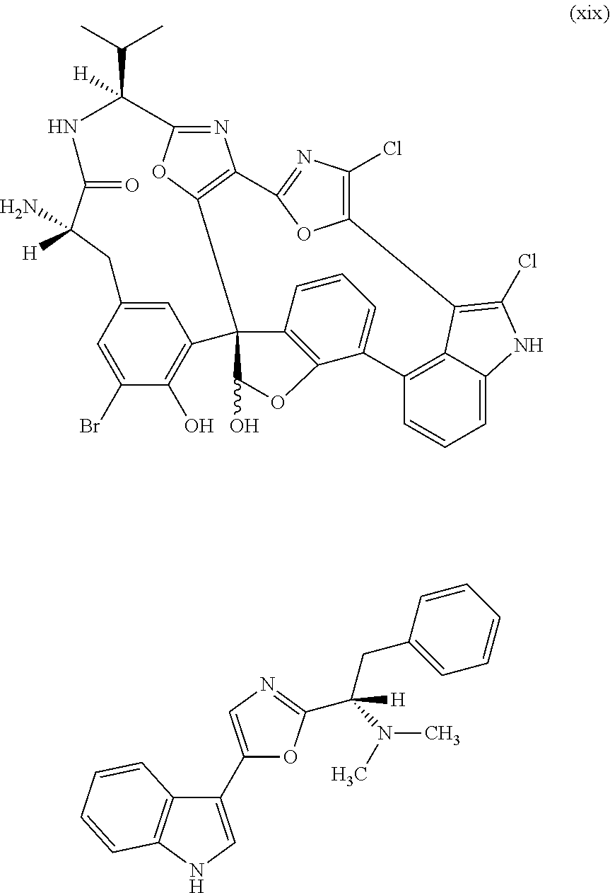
N1=C2OC3=C1C1=NC(Cl)=C(O1)C1=C(Cl)NC4=CC=CC(=C41)C1=CC=CC4=C1OC(O)C34C1=C(O)C(Br)=CC(=C1)CC(N)([H])C(=O)NC2(C(C)C)[H].C1(C2=CNC3=C2C=CC=C3)=CN=C(C([H])(CC2=CC=CC=C2)N(C)C)O1
